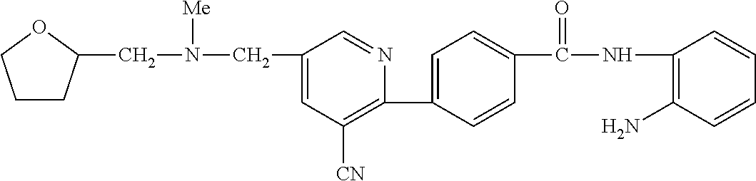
C1(C2=CC=C(C(NC3=C(N)C=CC=C3)=O)C=C2)=C([CN])C=C(CN(CC2CCCO2)[Me])C=N1
